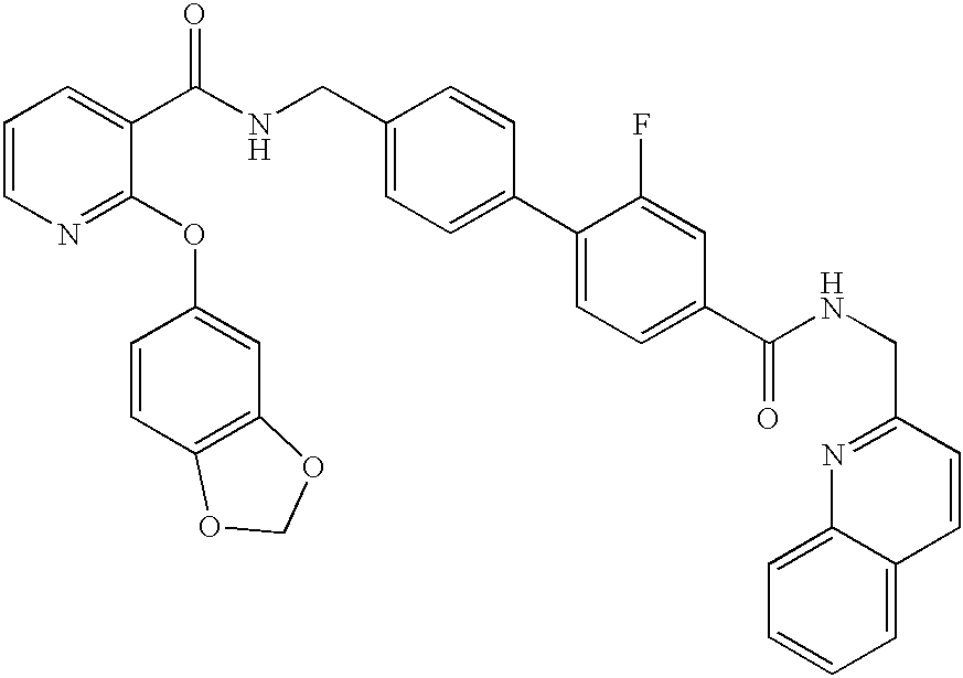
C1=CN=C(OC2=CC3=C(C=C2)OCO3)C(C(NCC2=CC=C(C3=CC=C(C(NCC4=NC5=CC=CC=C5C=C4)=O)C=C3F)C=C2)=O)=C1
